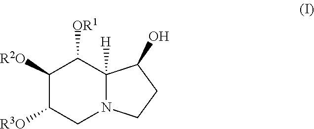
C1([R2O])C([R3O])CN2C([H])(C1[OR1])C(O)CC2
